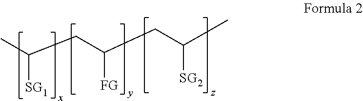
CC([SG1])CC([FG])CC([SG2])C
